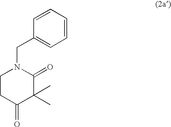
C1=CC=CC(CN2CCC(=O)C(C)(C)C2=O)=C1
